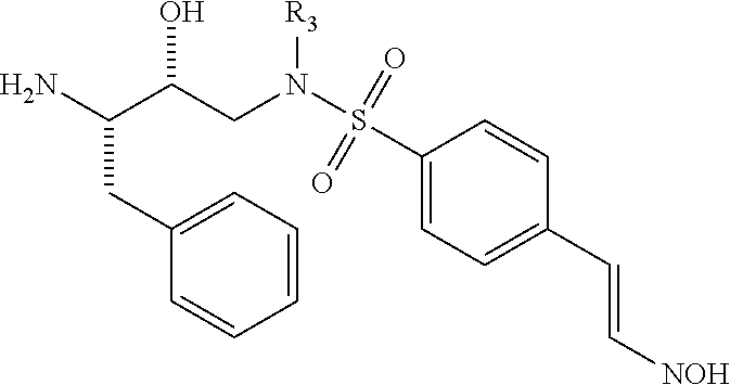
C1(S(N(CC(C(N)CC2=CC=CC=C2)O)[R3])(=O)=O)=CC=C(C=C[NOH])C=C1
